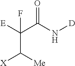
[E]C(C(N[D])=O)(F)C([X])[Me]
